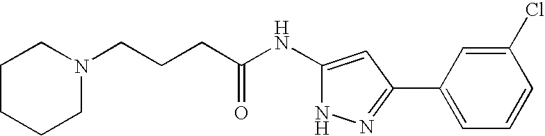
C1(C2=NNC(NC(CCCN3CCCCC3)=O)=C2)=CC=CC(Cl)=C1
